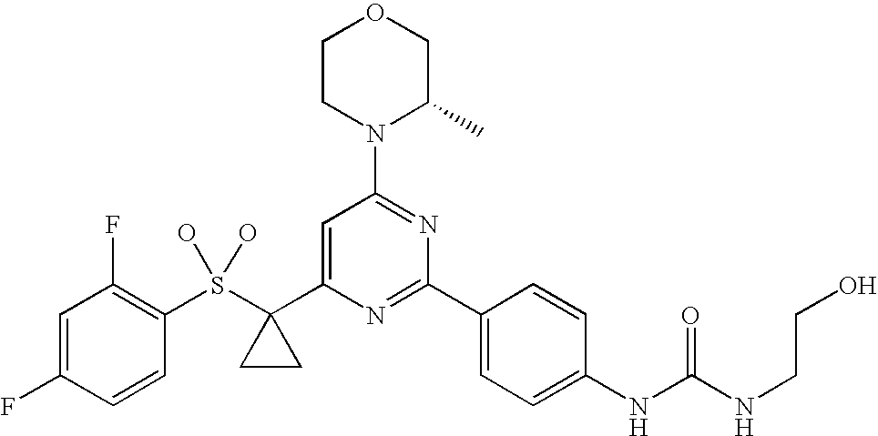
C1=C(F)C=CC(S(C2(C3=CC(N4C(C)COCC4)=NC(C4=CC=C(NC(NCCO)=O)C=C4)=N3)CC2)(O)O)=C1F
